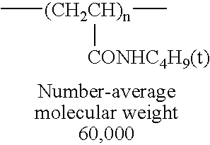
C[(CH2CH)n]([CONHC4H9(t)])C
